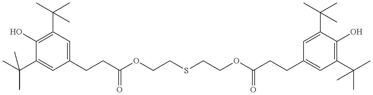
CC(C)(C1=CC(CCC(=O)OCCSCCOC(=O)CCC2=CC(C(C)(C)C)=C(O)C(C(C)(C)C)=C2)=CC(C(C)(C)C)=C1O)C
